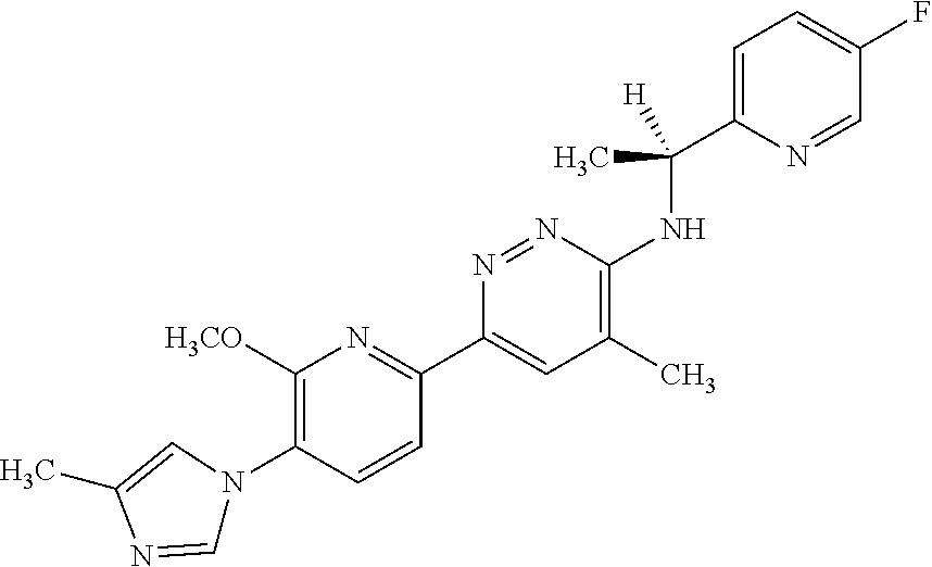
C1([H3CO])=C(N2C=NC(C)=C2)C=CC(C2=CC(C)=C(NC(C3=CC=C(F)C=N3)(C)[H])N=N2)=N1
